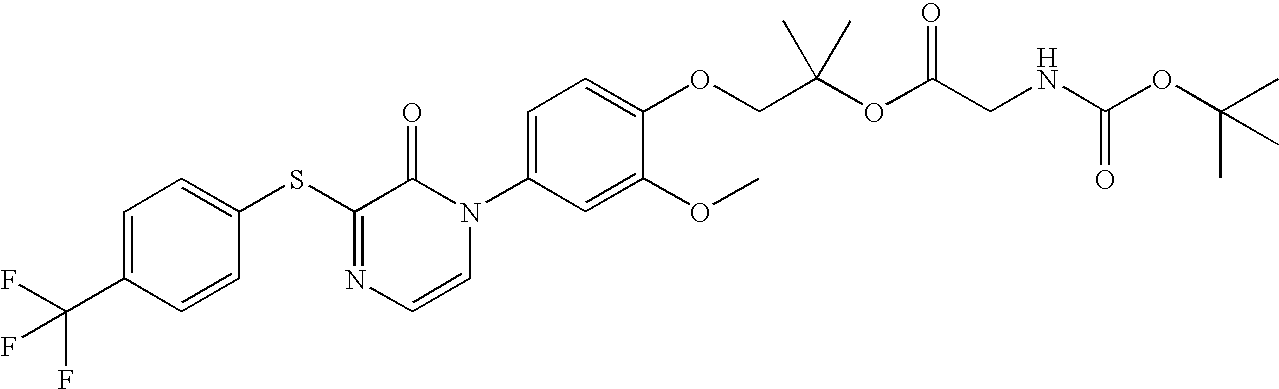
C1=C(C(F)(F)F)C=CC(SC2=NC=CN(C3=CC=C(OCC(C)(C)OC(CNC(OC(C)(C)C)=O)=O)C(OC)=C3)C2=O)=C1
